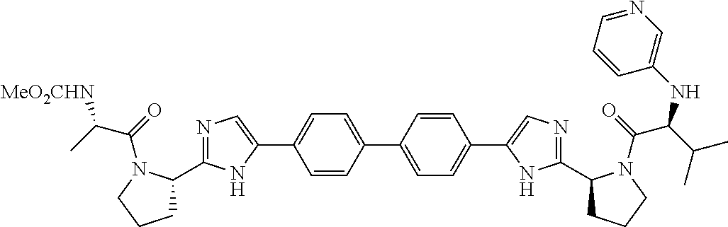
C1=CC(C2=CC=C(C3=CN=C(C4CCCN4C(=O)C(C)[MeO2CHN])N3)C=C2)=CC=C1C1=CN=C(C2CCCN2C(=O)C(C(C)C)NC2=CN=CC=C2)N1
